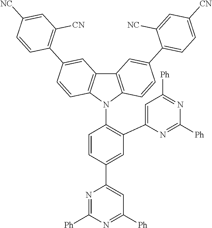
C1=C(C2=CC([Ph])=NC([Ph])=N2)C=CC(N2C3=C(C4=C2C=CC(C2=C([CN])C=C([NC])C=C2)=C4)C=C(C2=CC=C([CN])C=C2[NC])C=C3)=C1C1=CC([Ph])=NC([Ph])=N1
